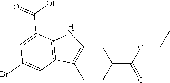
C1CC(C(OCC)=O)CC2=C1C1=C(N2)C(C(O)=O)=CC(Br)=C1
